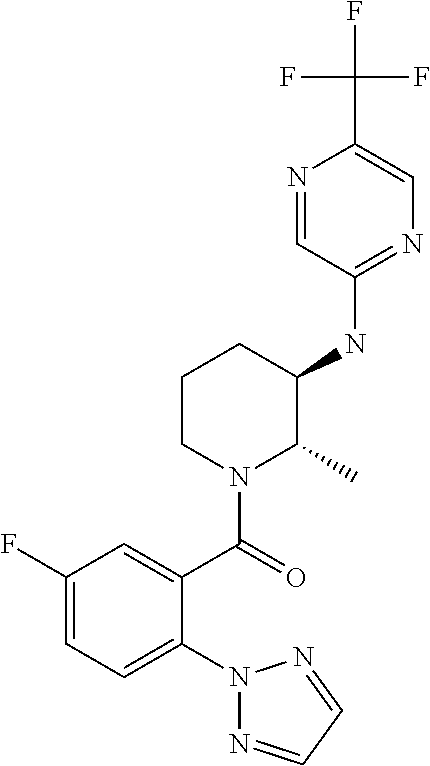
C1(F)=CC=C(N2N=CC=N2)C(C(=O)N2C(C)C(NC3=NC=C(C(F)(F)F)N=C3)CCC2)=C1
